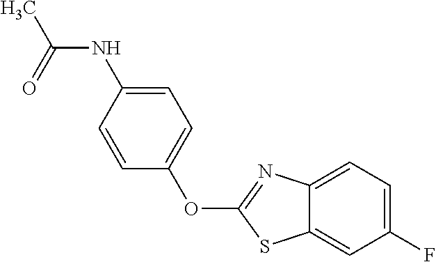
C1=C(NC(C)=O)C=CC(OC2=NC3=CC=C(F)C=C3S2)=C1
